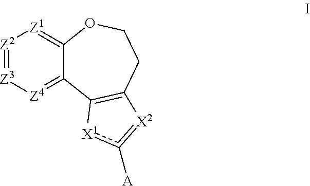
[Z2]1=[Z3][Z4]=C2C(=[Z1]1)OCCC1=C2[X1]c([A])=[X2]1
